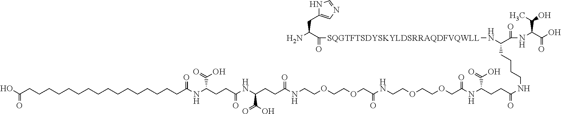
C(CCCC(N[SQGTFTSDYSKYLDSRRAQDFVQWLL]C(=O)C(N)CC1=CN=CN1)C(=O)NC(C(O)=O)C(C)O)NC(CCC(NC(COCCOCCNC(COCCOCCNC(CCC(NC(CCC(NC(CCCCCCCCCCCCCCCCC(O)=O)=O)C(O)=O)=O)C(=O)O)=O)=O)=O)C(O)=O)=O
